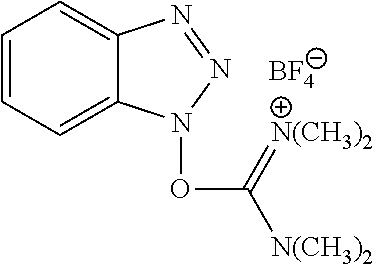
C1=CC=C2C(=C1)N=NN2OC(=[N(CH3)2])[N(CH3)2].[BF4]
